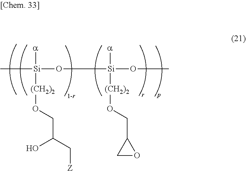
C[Si](O[Si](OC)([(CH2)2]OCC1CO1)[a])([a])[(CH2)2]OCC(C[Z])O
